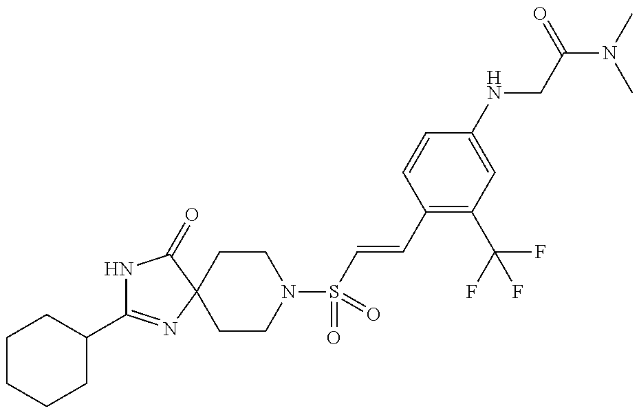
C1(C2=NC3(C(=O)N2)CCN(S(=O)(=O)C=CC2=C(C(F)(F)F)C=C(NCC(=O)N(C)C)C=C2)CC3)CCCCC1
